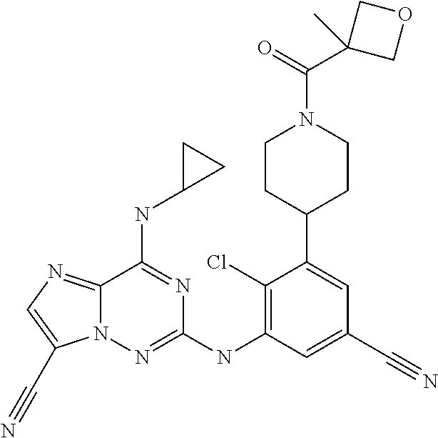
C12=NC=C(C#N)N1N=C(NC1=C(Cl)C(C3CCN(C(C4(C)COC4)=O)CC3)=CC(C#N)=C1)N=C2NC1CC1
